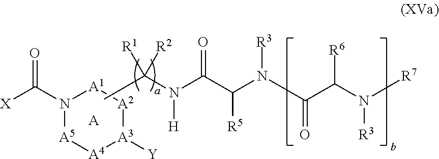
N1(C([X])=O)[A5][A4][A3]([Y])[A2][A1]1.[A].CC(N(C(C([R5])N([R3])C(C(N([R7])[R3])[R6])=O)=O)[H])([R2])[R1]
